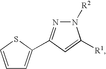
C1=CSC(C2=NN([R2])C([R1])=C2)=C1
